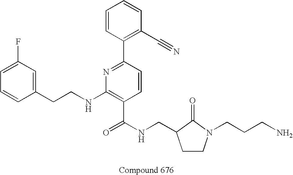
C1=CC(CCNC2=C(C(NCC3CCN(CCCN)C3=O)=O)C=CC(C3=C(C#N)C=CC=C3)=N2)=CC(F)=C1
